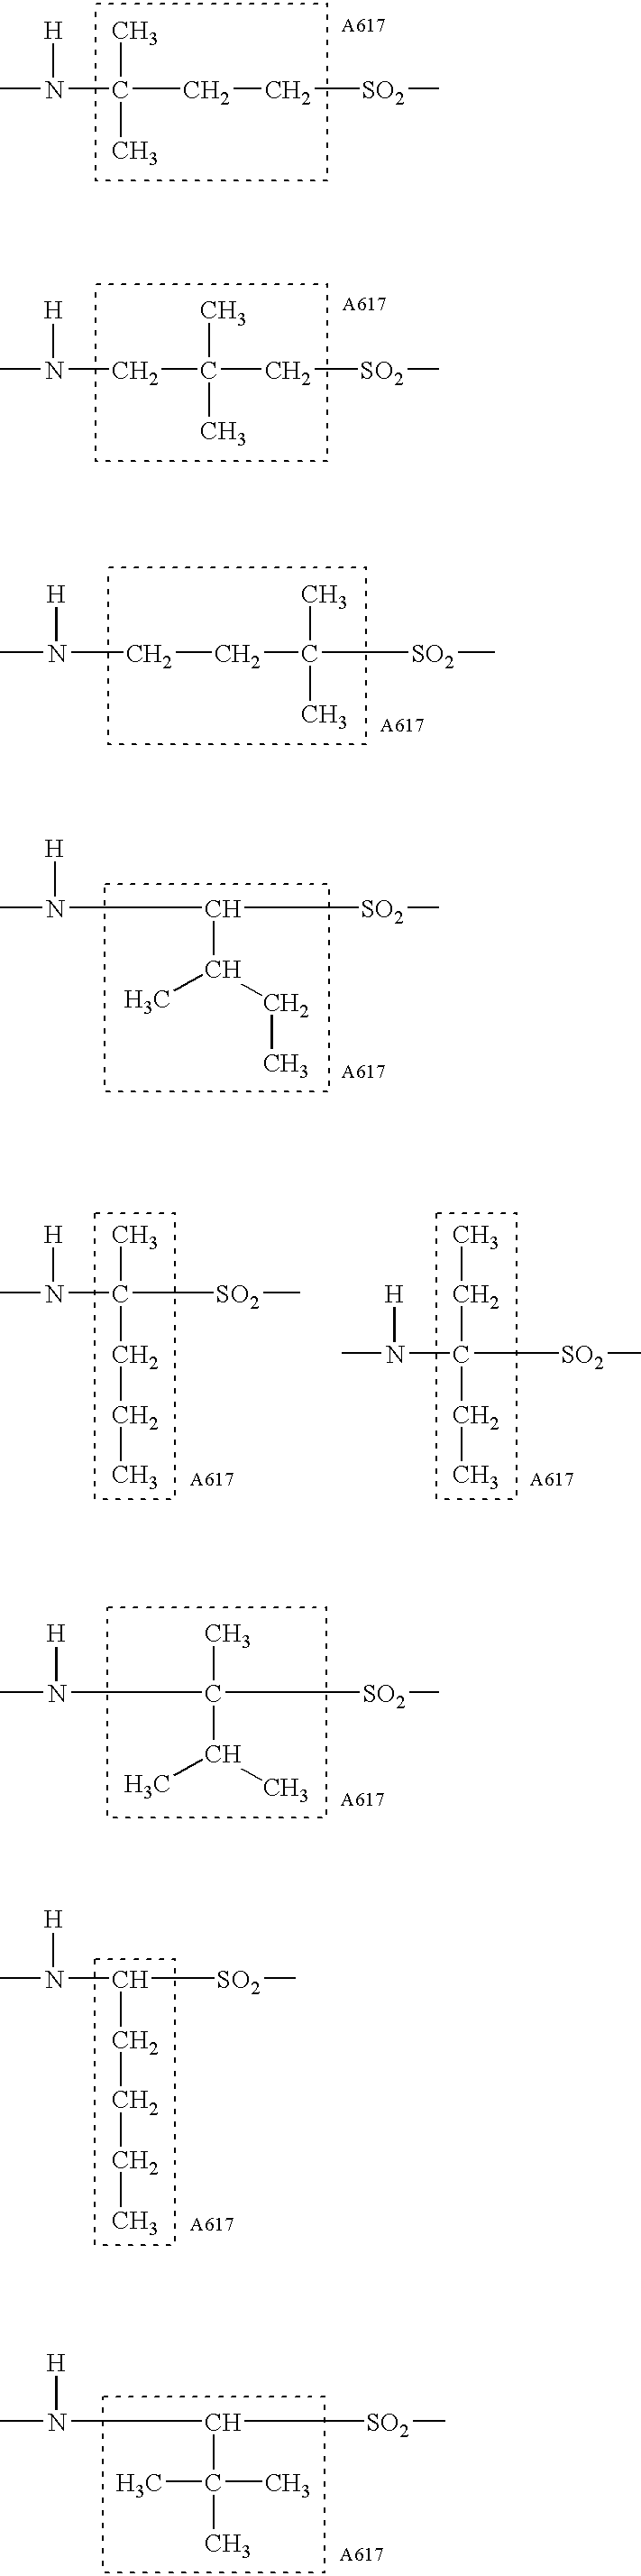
CN(C(CC[SO2]C)(C)C)[H].CN(CC(C[SO2]C)(C)C)[H].CN(CCC([SO2]C)(C)C)[H].CN([H])C([SO2]C)C(CC)C.CN([H])C([SO2]C)(C(C)C)C.CN([H])C([SO2]C)CCCC.CN([H])C([SO2]C)C(C)(C)C.CN([H])C([SO2]C)(C)CCC.CN([H])C([SO2]C)(CC)CC
